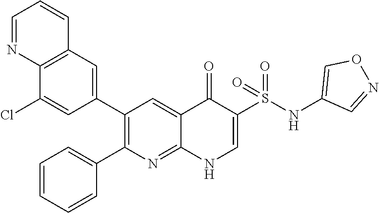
C12=C(C=C(C3=C(C4=CC=CC=C4)N=C4C(=C3)C(=O)C(S(NC3=CON=C3)(=O)=O)=CN4)C=C1Cl)C=CC=N2
